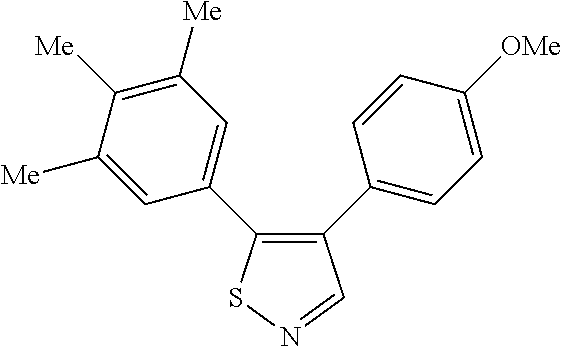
C1([Me])=CC(C2=C(C3=CC=C([OMe])C=C3)C=NS2)=CC([Me])=C1[Me]
